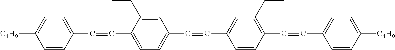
C1=CC(C#CC2=CC=C(C#CC3=CC(CC)=C(C#CC4=CC=C([C4H9])C=C4)C=C3)C=C2CC)=CC=C1[C4H9]
